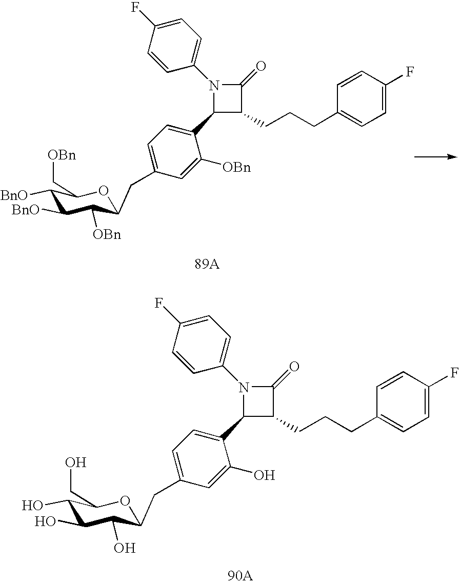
C1(C2=CC=C(CC3C([OBn])C([BnO])C([BnO])C(C[OBn])O3)C=C2[OBn])C(CCCC2=CC=C(F)C=C2)C(=O)N1C1=CC=C(F)C=C1.C1(C2=CC=C(CC3C(O)C(O)C(O)C(CO)O3)C=C2O)C(CCCC2=CC=C(F)C=C2)C(=O)N1C1=CC=C(F)C=C1
